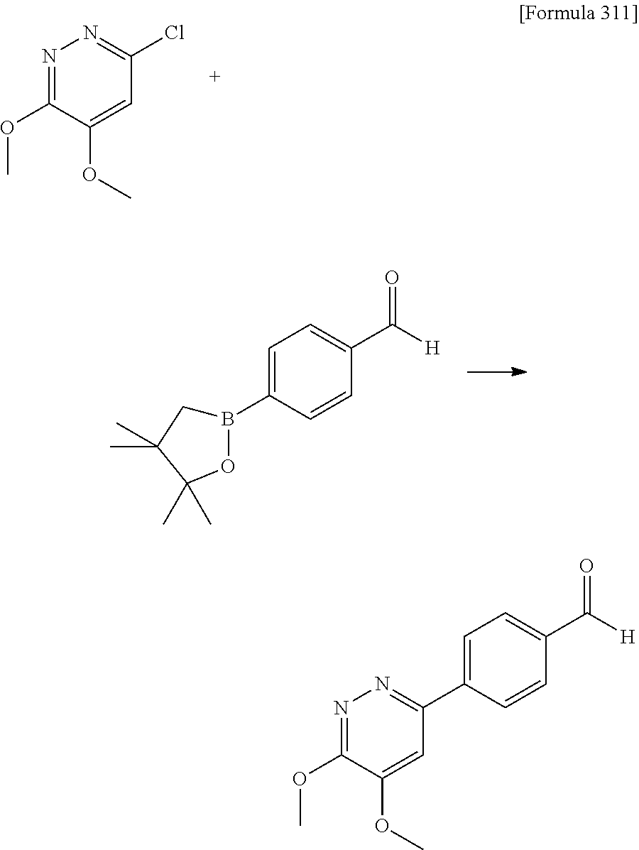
N1=C(OC)C(OC)=CC(Cl)=N1.C1=C(B2OC(C)(C)C(C)(C)C2)C=CC(C(=O)[H])=C1.C1=C(C2=NN=C(OC)C(OC)=C2)C=CC(C(=O)[H])=C1
